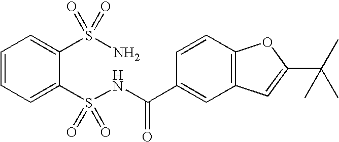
C1=CC=C(S(NC(C2=CC3=C(C=C2)OC(C(C)(C)C)=C3)=O)(=O)=O)C(S(N)(=O)=O)=C1
